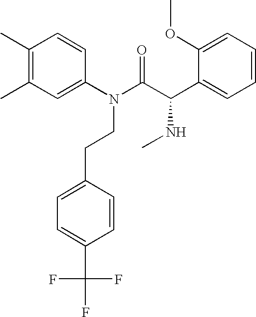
C1(C)=C(C)C=C(N(C(=O)C(NC)C2=CC=CC=C2OC)CCC2=CC=C(C(F)(F)F)C=C2)C=C1
